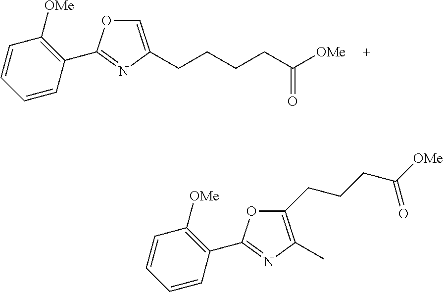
C1=C(CCCCC([OMe])=O)N=C(C2=C([OMe])C=CC=C2)O1.O1C(C2=C([OMe])C=CC=C2)=NC(C)=C1CCCC([OMe])=O
